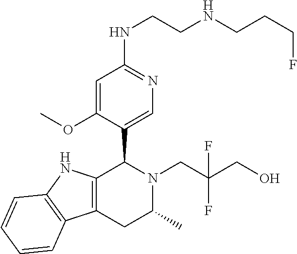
C12=C(NC3=C1C=CC=C3)C(C1=CN=C(NCCNCCCF)C=C1OC)N(CC(CO)(F)F)C(C)C2
